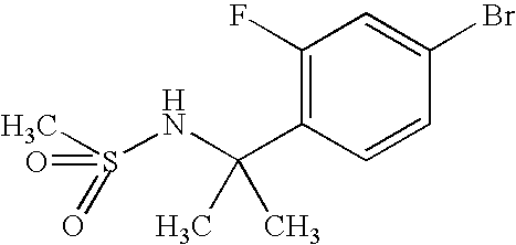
C1(F)=C(C(NS(C)(=O)=O)(C)C)C=CC(Br)=C1
